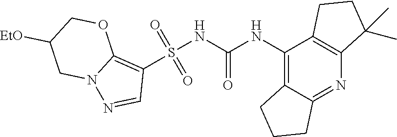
S(NC(NC1=C2C(=NC3=C1CCC3(C)C)CCC2)=O)(C1=C2N(N=C1)CC([EtO])CO2)(=O)=O
